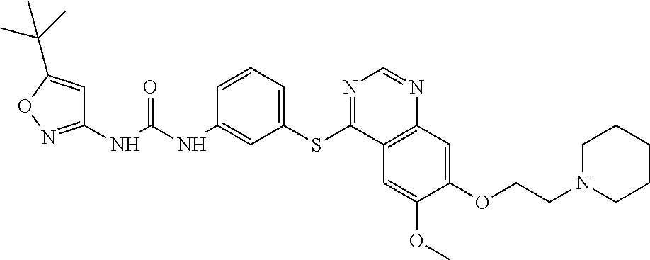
C1(NC(NC2=CC(SC3=NC=NC4=C3C=C(OC)C(OCCN3CCCCC3)=C4)=CC=C2)=O)=NOC(C(C)(C)C)=C1
